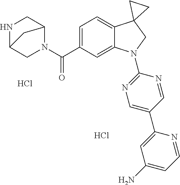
N1(C(C2=CC=C3C(=C2)N(C2=NC=C(C4=CC(N)=CC=N4)C=N2)CC32CC2)=O)C2CNC(C1)C2.Cl.Cl
